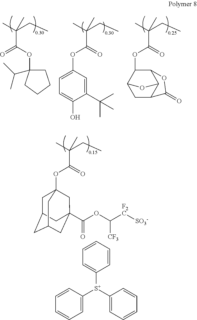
O=C(C(C)(CC)C)OC12CC3CC(CC(C(OC([F2C][SO3-])[CF3])=O)(C1)C3)C2.C1=CC=CC([S+](C2=CC=CC=C2)C2=CC=CC=C2)=C1.O=C(C(C)(CC)C)OC1=CC=C(O)C(C(C)(C)C)=C1.O=C(C(C)(CC)C)OC1C2C3C(CC1O3)C(=O)O2.C(C(C)(CC)C)(=O)OC1(C(C)C)CCCC1
